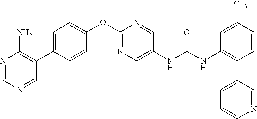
C1(OC2=NC=C(NC(NC3=C(C4=CC=CN=C4)C=CC([CF3])=C3)=O)C=N2)=CC=C(C2=C(N)N=CN=C2)C=C1
